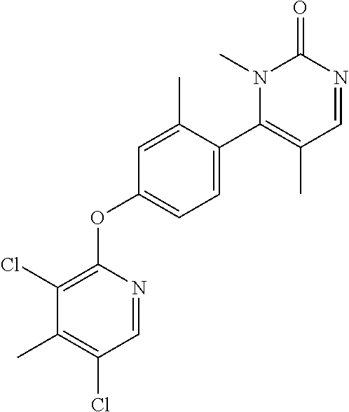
C1=NC(OC2=CC=C(C3=C(C)C=NC(=O)N3C)C(C)=C2)=C(Cl)C(C)=C1Cl
